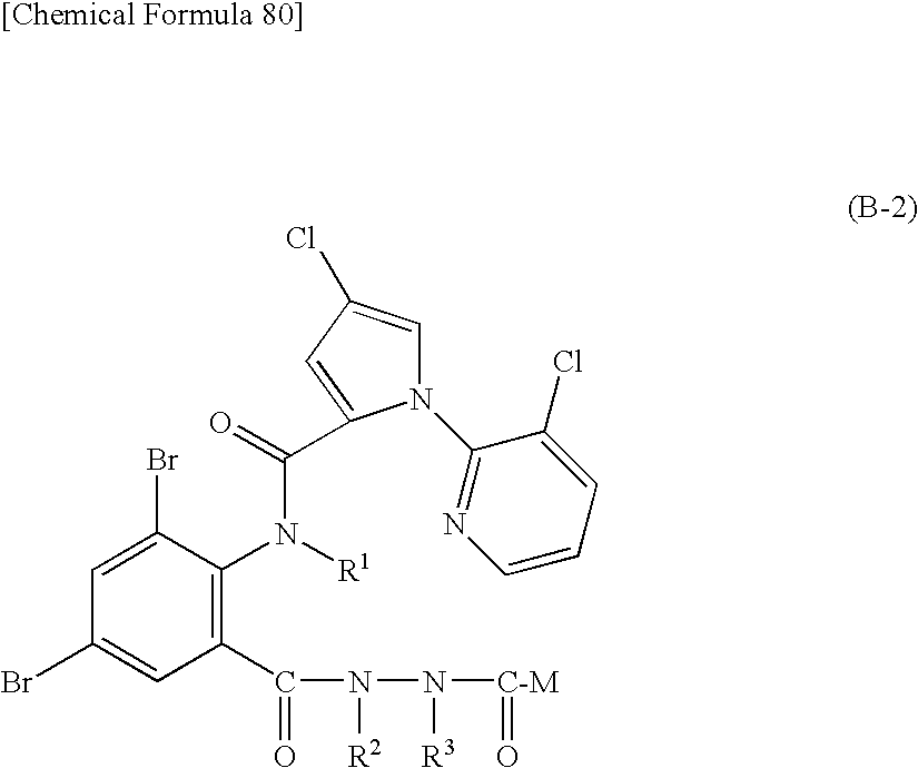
N1(C2=NC=CC=C2Cl)C=C(Cl)C=C1C(=O)N([R1])C1=C(C(=O)N([R2])N([R3])[C-M]=O)C=C(Br)C=C1Br
